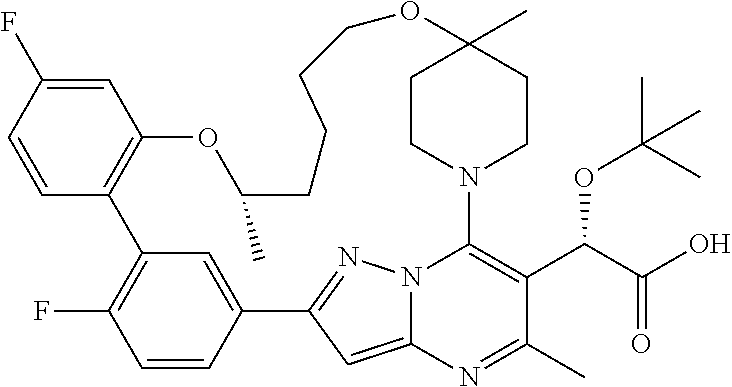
C1=CC2=C(C=C1F)OC(C)CCCCOC1(C)CCN(C3=C(C(C(O)=O)OC(C)(C)C)C(C)=NC4=CC(=NN43)C3=CC2=C(F)C=C3)CC1
